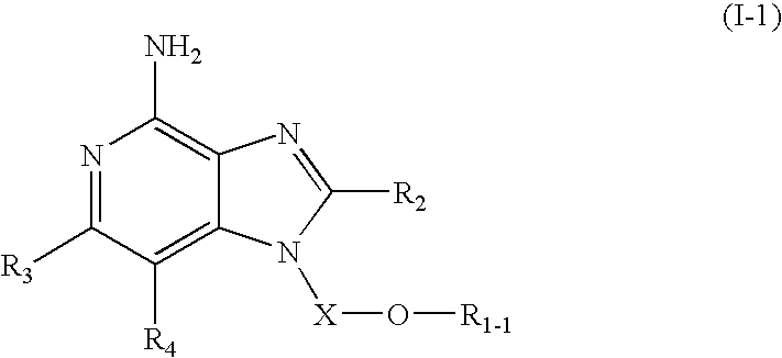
N1=C([R3])C([R4])=C2C(=C1N)N=C([R2])N2[X]O[R1-1]
